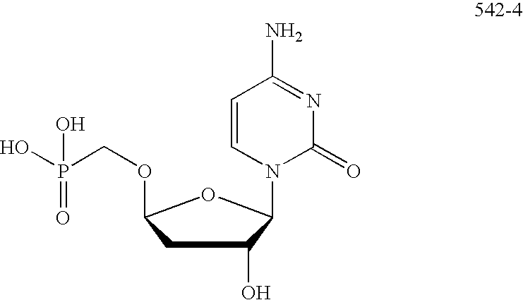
C1C(O)C(N2C(=O)N=C(N)C=C2)OC1OCP(O)(O)=O
